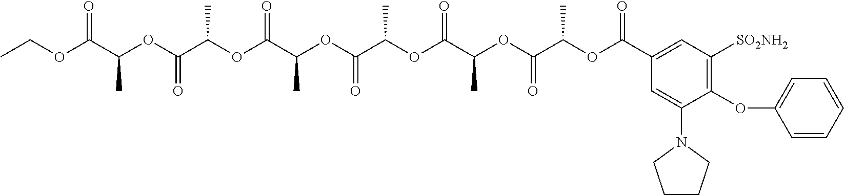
CCOC(C(OC(C(OC(C(OC(C(OC(C(OC(C(OC(C1=CC([SO2NH2])=C(OC2=CC=CC=C2)C(N2CCCC2)=C1)=O)C)=O)C)=O)C)=O)C)=O)C)=O)C)=O
